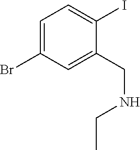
C1=C(Br)C=C(CNCC)C(I)=C1
